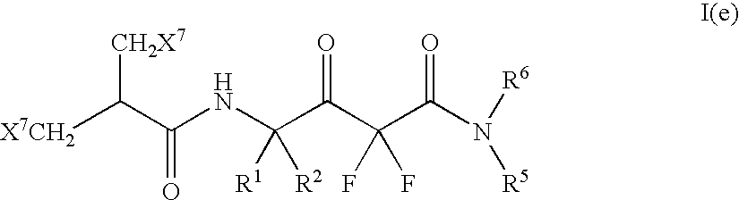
[X7CH2]C(C(NC(C(C(C(N([R5])[R6])=O)(F)F)=O)([R1])[R2])=O)[CH2X7]
